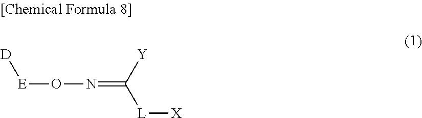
[D][E]ON=C([L][X])[Y]
